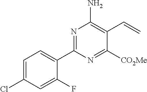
C1(C2=NC(N)=C(C=C)C([CO2Me])=N2)=CC=C(Cl)C=C1F
